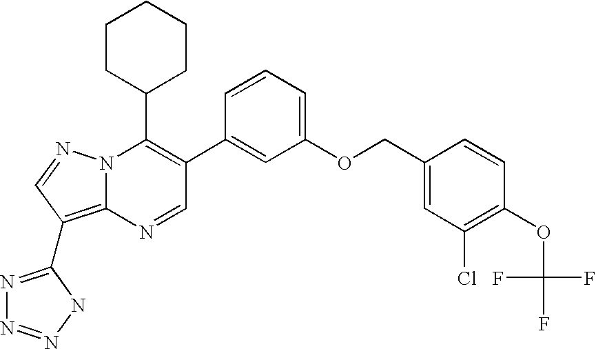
N1=CC(C2=CC(OCC3=CC(Cl)=C(OC(F)(F)F)C=C3)=CC=C2)=C(C2CCCCC2)N2C1=C(C1=NN=NN1)C=N2
